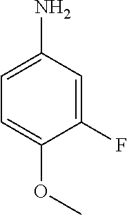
C1(F)=CC(N)=CC=C1OC
